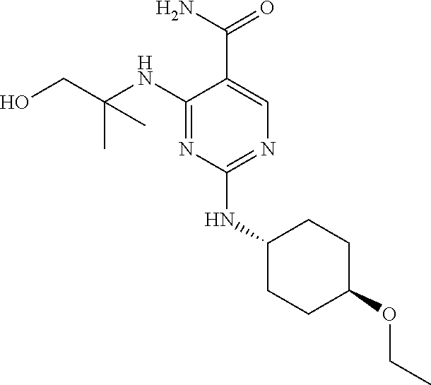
C1(NC(CO)(C)C)=NC(NC2CCC(OCC)CC2)=NC=C1C(N)=O
